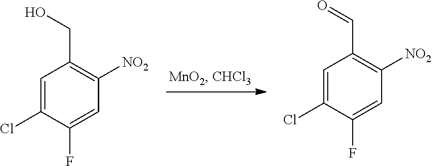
C1=C(Cl)C(F)=CC([NO2])=C1C=O.C1=C(Cl)C(F)=CC([NO2])=C1CO
